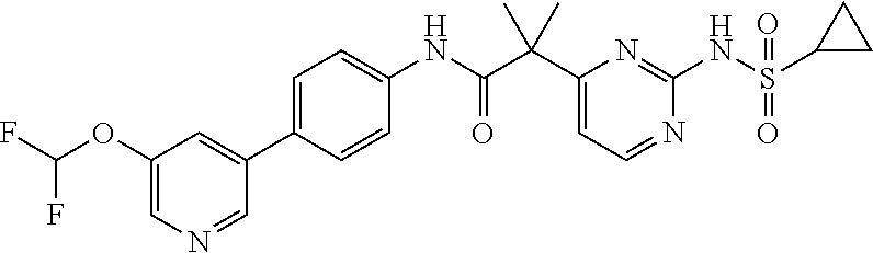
C1(C(C(NC2=CC=C(C3=CC(OC(F)F)=CN=C3)C=C2)=O)(C)C)=CC=NC(NS(C2CC2)(=O)=O)=N1
